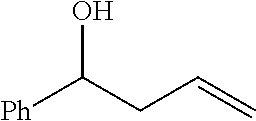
OC(CC=C)[Ph]
